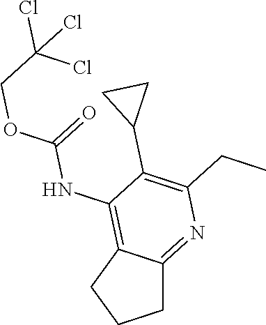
C(COC(NC1=C2CCCC2=NC(CC)=C1C1CC1)=O)(Cl)(Cl)Cl
